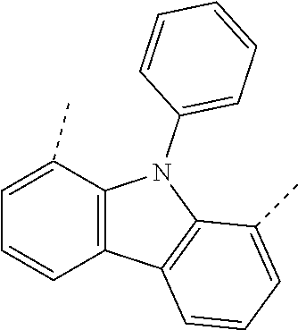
C1=C(C)C2=C(C=C1)C1=C(N2C2=CC=CC=C2)C(C)=CC=C1
